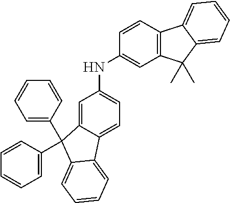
C1=C2C(=CC=C1NC1=CC3=C(C=C1)C1=CC=CC=C1C3(C)C)C1=CC=CC=C1C2(C1=CC=CC=C1)C1=CC=CC=C1
